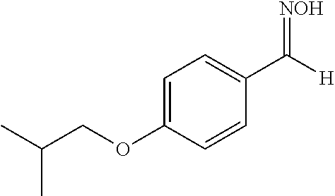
C1=C(OCC(C)C)C=CC(C([H])=[NOH])=C1
